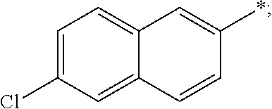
C1(Cl)=CC=C2C(=C1)C=CC(*)=C2
